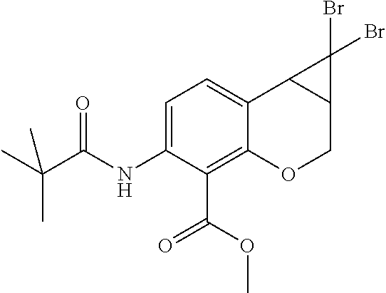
C(C)(C(NC1=CC=C2C(=C1C(=O)OC)OCC1C2C1(Br)Br)=O)(C)C
